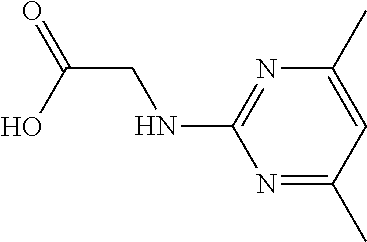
C1(C)=NC(NCC(=O)O)=NC(C)=C1
